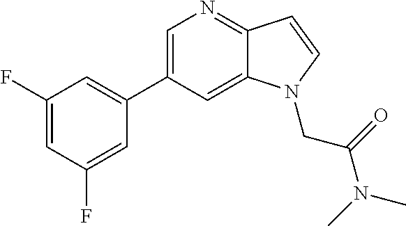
C1=C(C2=CC(F)=CC(F)=C2)C=C2C(=N1)C=CN2CC(N(C)C)=O
